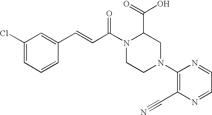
C1=C(C=CC(N2CCN(C3=C(C#N)N=CC=N3)CC2C(=O)O)=O)C=CC=C1Cl
